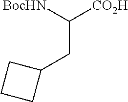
[BocHN]C([CO2H])CC1CCC1
